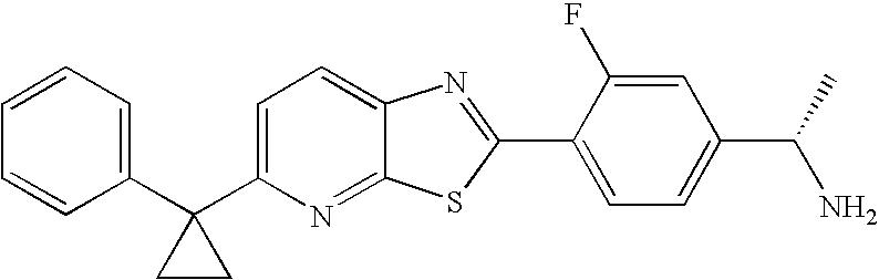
C1=CC=C(C2(C3=CC=C4C(=N3)SC(C3=CC=C(C(N)C)C=C3F)=N4)CC2)C=C1
